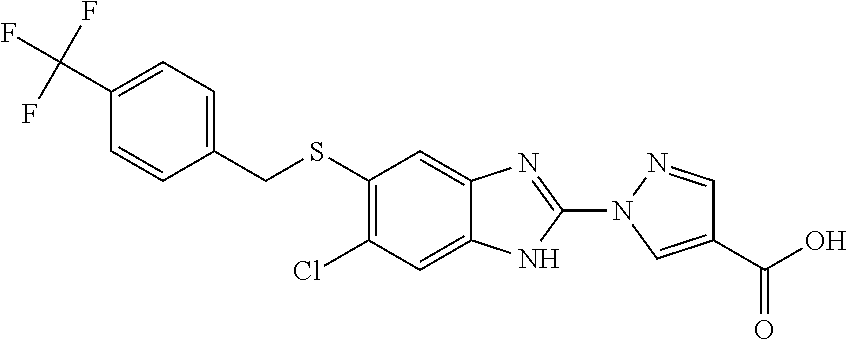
S(C1=C(Cl)C=C2C(=C1)N=C(N1C=C(C(O)=O)C=N1)N2)CC1=CC=C(C(F)(F)F)C=C1
